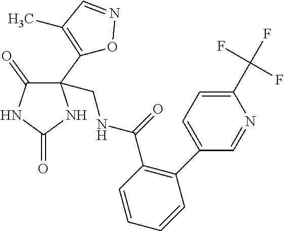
C1(=O)C(C2=C(C)C=NO2)(CNC(=O)C2=C(C3=CC=C(C(F)(F)F)N=C3)C=CC=C2)NC(=O)N1
